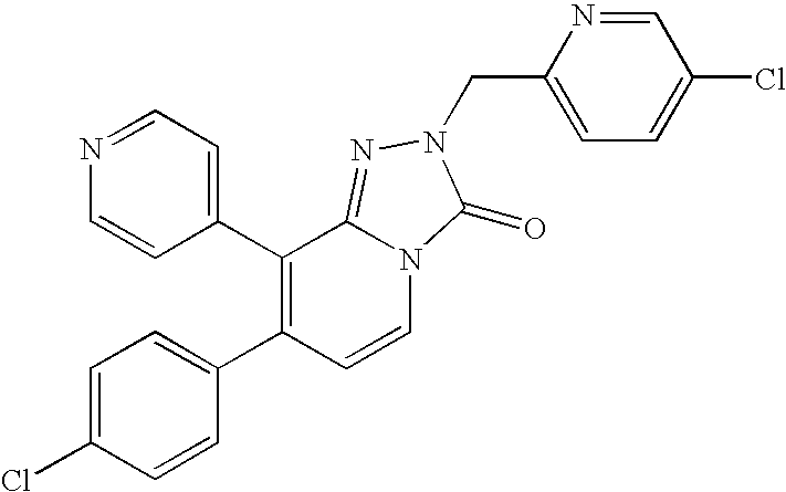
C1(C2=C(C3=CC=C(Cl)C=C3)C=CN3C2=NN(CC2=CC=C(Cl)C=N2)C3=O)=CC=NC=C1
